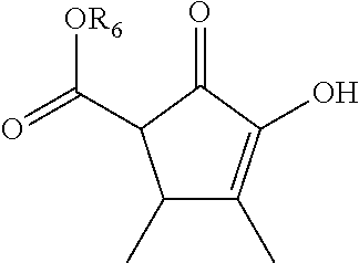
C1(C)C(C)=C(O)C(=O)C1C(=O)[OR6]
